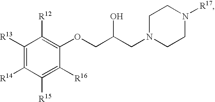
C1([R13])=C([R14])C([R15])=C([R16])C(OCC(CN2CCN([R17])CC2)O)=C1[R12]
